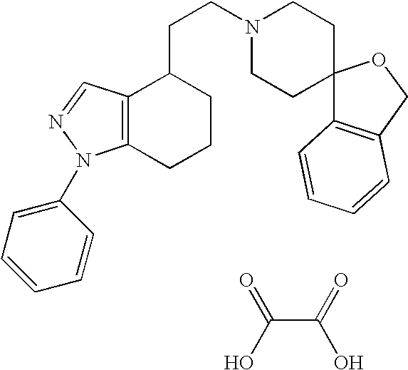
C12=C(CCCC1CCN1CCC3(CC1)C1=C(CO3)C=CC=C1)N(C1=CC=CC=C1)N=C2.C(C(=O)O)(O)=O
